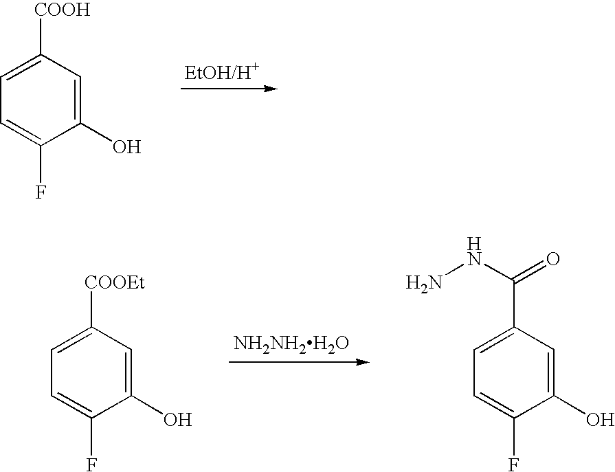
C1(O)=CC([COOH])=CC=C1F.[NH2NH2H2O].C1(O)=CC([COOEt])=CC=C1F.C1(O)=CC(C(NN)=O)=CC=C1F
